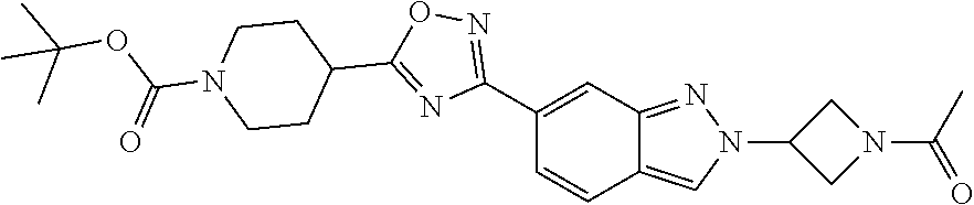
C12=CN(C3CN(C(C)=O)C3)N=C1C=C(C1=NOC(C3CCN(C(OC(C)(C)C)=O)CC3)=N1)C=C2
